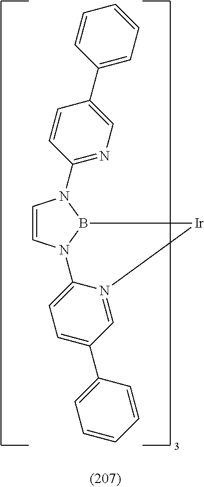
C1=CN2B(N1C1=NC=C(C3=CC=CC=C3)C=C1)[Ir]N1=CC(C3=CC=CC=C3)=CC=C21
